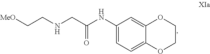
[MeO]CCNCC(NC1=CC=C2C(=C1)OCCO2)=O
